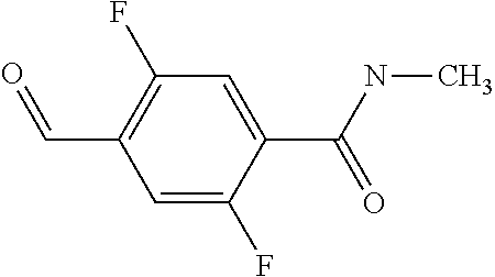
C1=C(F)C(C(NC)=O)=CC(F)=C1C=O
